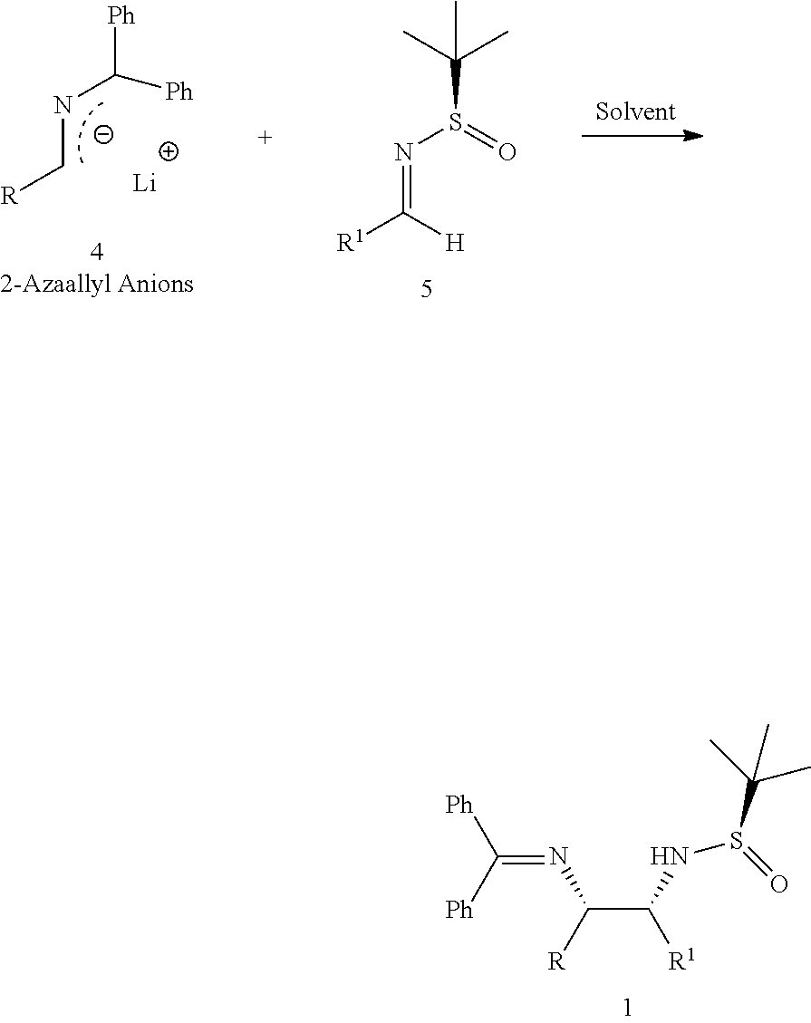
C([R1])(NS(C(C)(C)C)=O)C([R])N=C([Ph])[Ph].N(C[R])C([Ph])[Ph].[Li].C(S(=O)N=C([R1])[H])(C)(C)C
